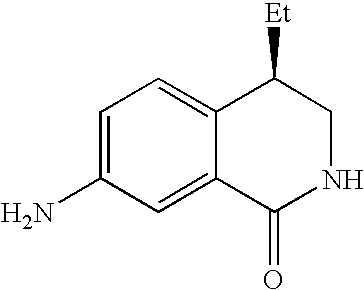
C1=C(N)C=C2C(=C1)C([Et])CNC2=O
